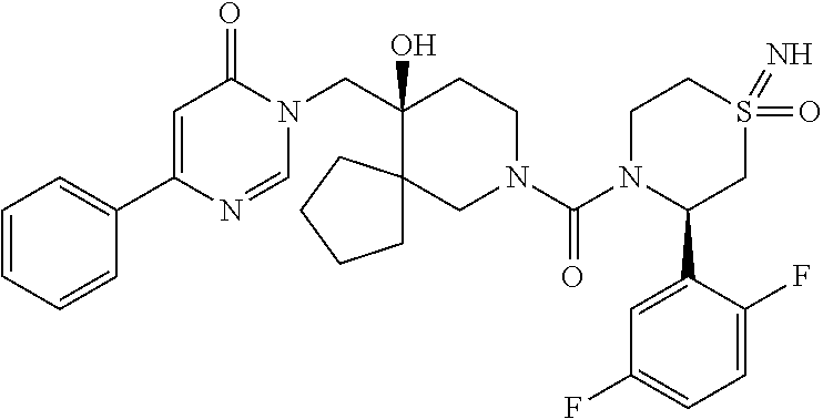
C1(C2=CC=CC=C2)=CC(=O)N(CC2(O)CCN(C(=O)N3C(C4=CC(F)=CC=C4F)CS(=N)(=O)CC3)CC23CCCC3)C=N1
